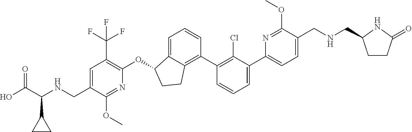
O(C1C2=CC=CC(C3=C(Cl)C(C4=CC=C(CNCC5CCC(=O)N5)C(OC)=N4)=CC=C3)=C2CC1)C1=C(C(F)(F)F)C=C(CNC(C(O)=O)C2CC2)C(OC)=N1
